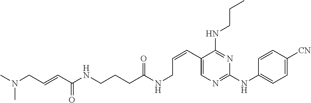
C(CCC(NCC=CC1=CN=C(NC2=CC=C([CN])C=C2)N=C1NCCC)=O)NC(C=CCN(C)C)=O
